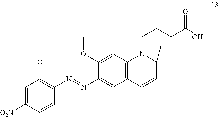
[O2N]C1=CC(Cl)=C(N=NC2=CC3=C(C=C2OC)N(CCCC(O)=O)C(C)(C)C=C3C)C=C1
